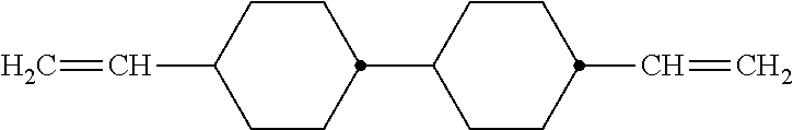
C1(C2CCC(C=C)CC2)CCC(C=C)CC1
